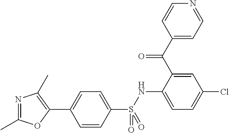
C1(C(C2=CC(Cl)=CC=C2NS(C2=CC=C(C3=C(C)N=C(C)O3)C=C2)(=O)=O)=O)=CC=NC=C1
